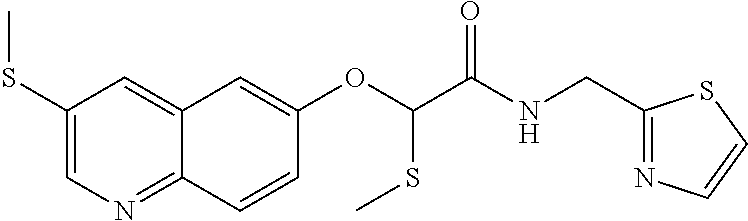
C1(SC)=CN=C2C(=C1)C=C(OC(SC)C(NCC1=NC=CS1)=O)C=C2
